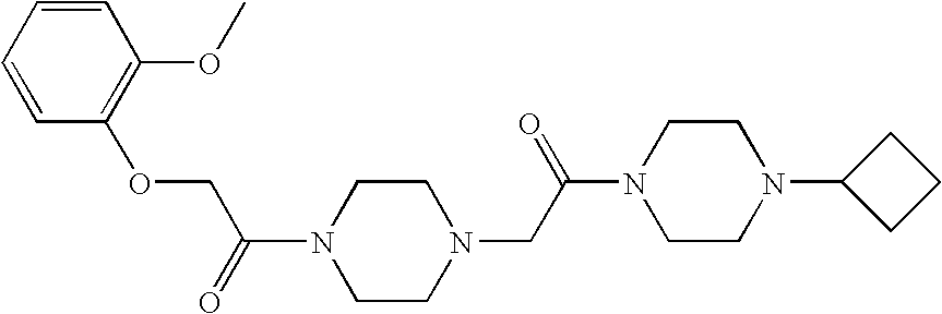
N1(C(=O)COC2=C(OC)C=CC=C2)CCN(CC(N2CCN(C3CCC3)CC2)=O)CC1
